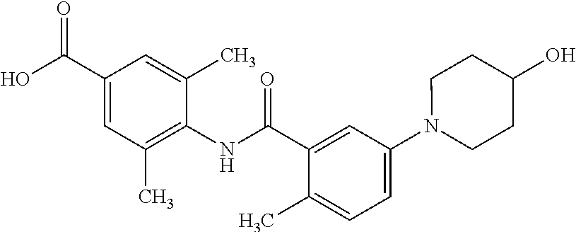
C1(C(O)=O)=CC(C)=C(NC(=O)C2=CC(N3CCC(O)CC3)=CC=C2C)C(C)=C1
